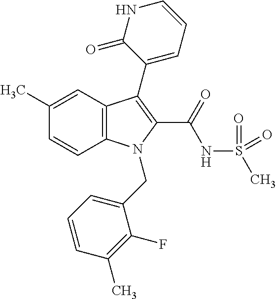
C1(C)=CC2=C(C=C1)N(CC1=CC=CC(C)=C1F)C(C(=O)NS(C)(=O)=O)=C2C1=CC=CNC1=O
